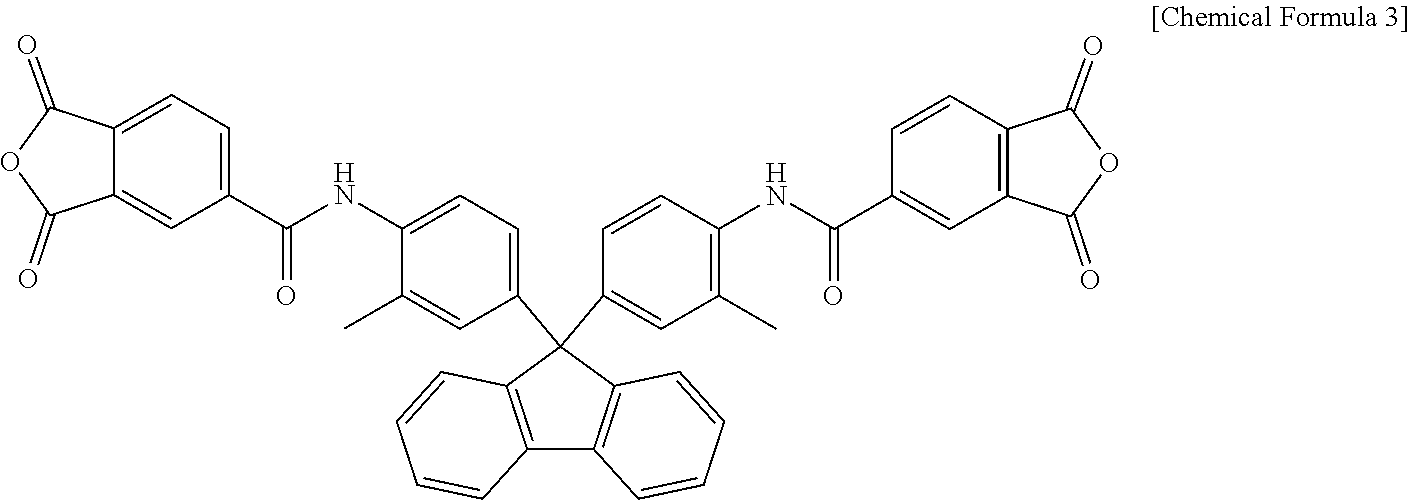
C1(C(=O)NC2=C(C)C=C(C3(C4=CC=C(NC(C5=CC=C6C(=C5)C(=O)OC6=O)=O)C(C)=C4)C4=C(C5=C3C=CC=C5)C=CC=C4)C=C2)=CC2=C(C=C1)C(=O)OC2=O
